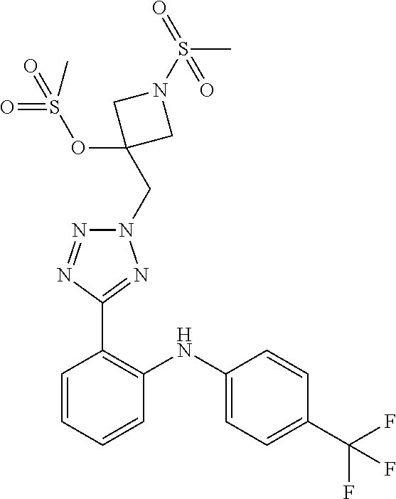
C1=CC(C(F)(F)F)=CC=C1NC1=C(C2=NN(CC3(OS(C)(=O)=O)CN(S(C)(=O)=O)C3)N=N2)C=CC=C1
